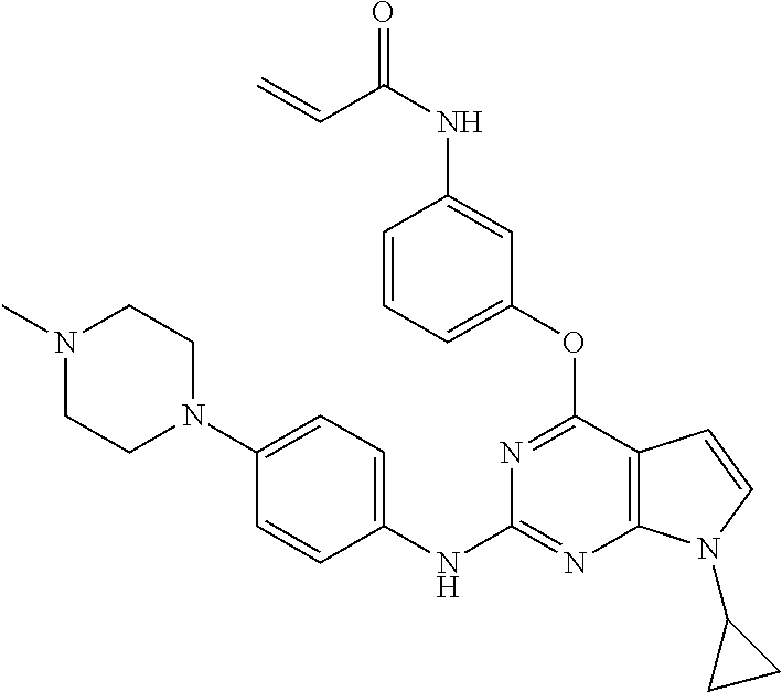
C1(NC2=NC3=C(C(OC4=CC=CC(NC(C=C)=O)=C4)=N2)C=CN3C2CC2)=CC=C(N2CCN(C)CC2)C=C1
